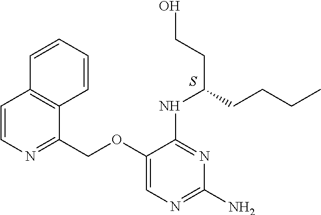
C1(OCC2=NC=CC3=C2C=CC=C3)=CN=C(N)N=C1NC(CCO)CCCC.S
